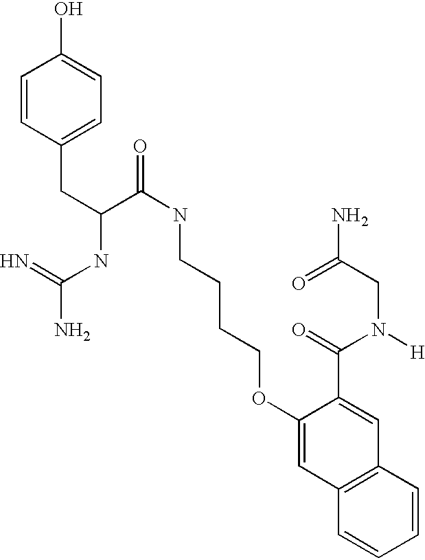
C(C(C(NCCCCOC1=CC2=C(C=C1C(=O)N([H])CC(N)=O)C=CC=C2)=O)NC(=N)N)C1=CC=C(O)C=C1
